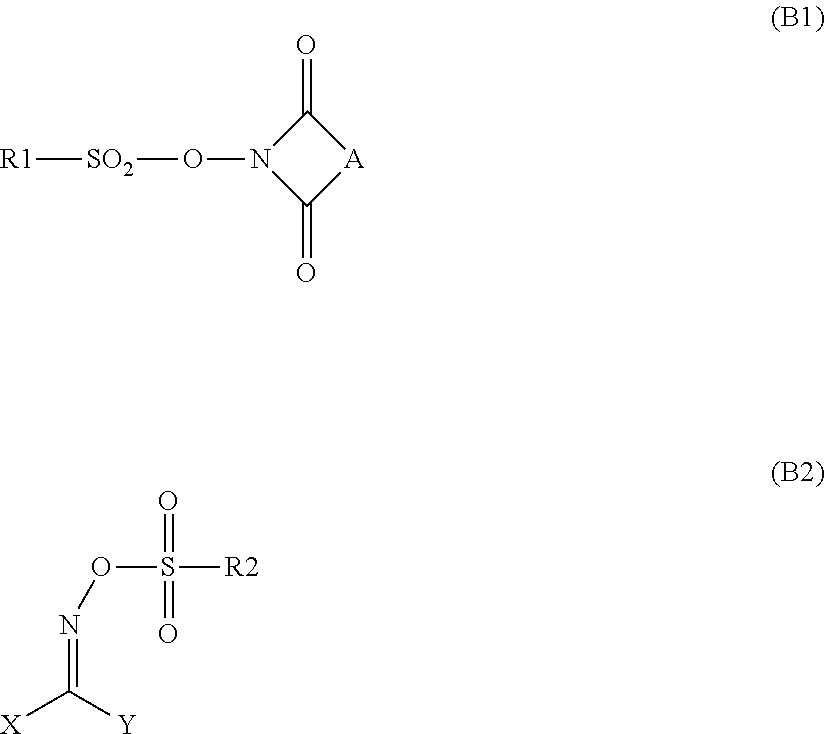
C1(=O)N(O[SO2][R1])C(=O)[A]1.N(=C([Y])[X])OS(=O)(=O)[R2]
